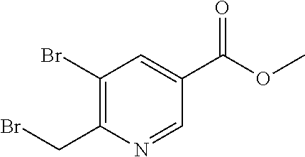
C1(Br)=C(CBr)N=CC(C(OC)=O)=C1
